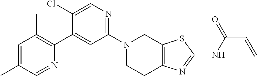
N1(C2=NC=C(Cl)C(C3=C(C)C=C(C)C=N3)=C2)CCC2=C(C1)SC(NC(C=C)=O)=N2
